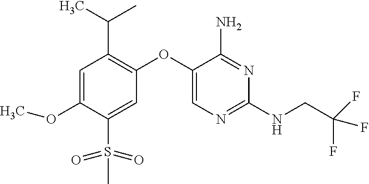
C1=C(OC)C(S(C)(=O)=O)=CC(OC2=CN=C(NCC(F)(F)F)N=C2N)=C1C(C)C
